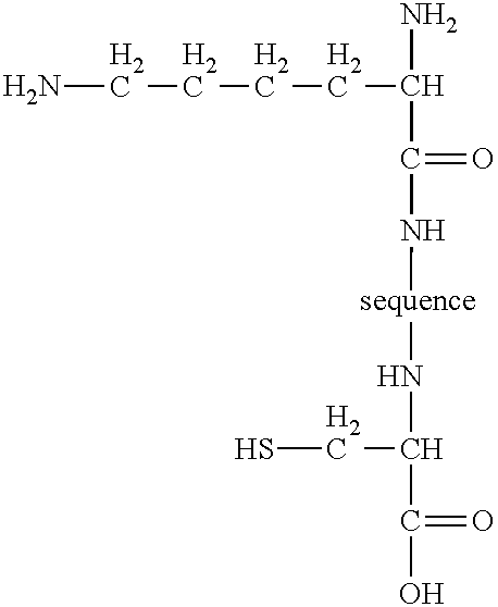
NCCCCC(N)C(N[sequence]NC(C(O)=O)CS)=O
